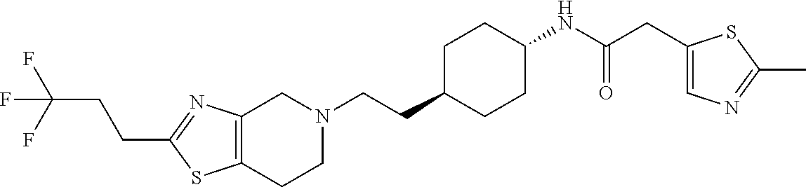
C12=C(CCN(CCC3CCC(NC(CC4=CN=C(C)S4)=O)CC3)C1)SC(CCC(F)(F)F)=N2
